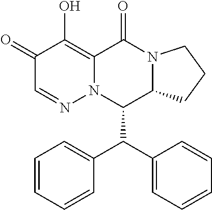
C1=CC=CC(C(C2=CC=CC=C2)C2N3C(=C(O)C(=O)C=N3)C(=O)N3C2CCC3)=C1
